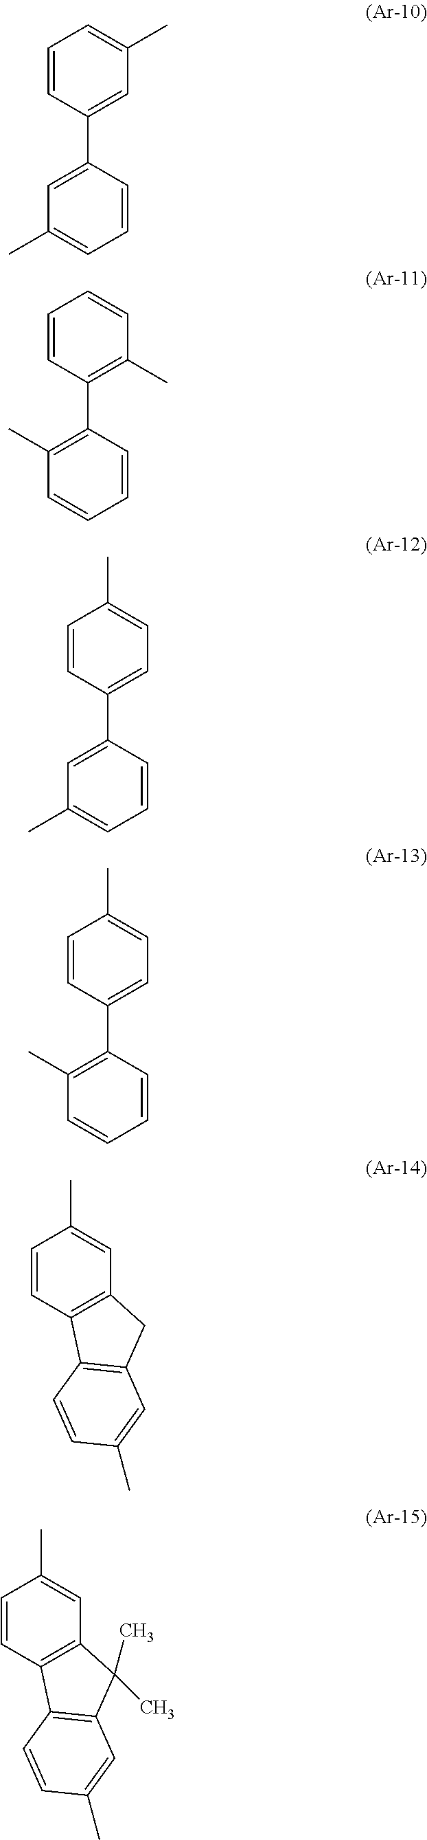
C1(C2=CC(C)=CC=C2)=CC(C)=CC=C1.C1(C2=C(C)C=CC=C2)=C(C)C=CC=C1.C1(C2=CC(C)=CC=C2)=CC=C(C)C=C1.C1(C2=C(C)C=CC=C2)=CC=C(C)C=C1.C12=C(C=C(C)C=C1)CC1=C2C=CC(C)=C1.C12=C(C=C(C)C=C1)C(C)(C)C1=C2C=CC(C)=C1
